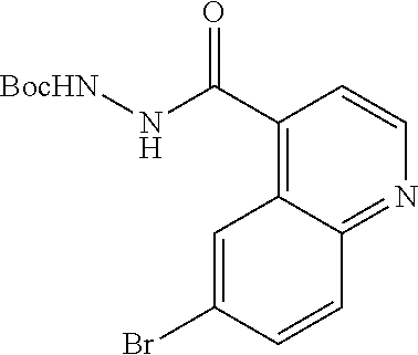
C1(C(=O)N[BocHN])=C2C(=NC=C1)C=CC(Br)=C2
